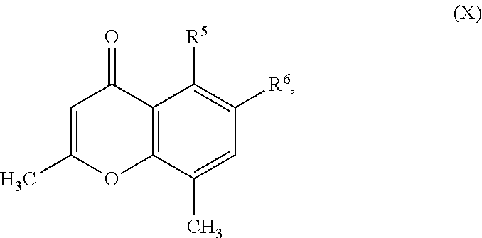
C12=C(C(C)=CC([R6])=C1[R5])OC(C)=CC2=O
